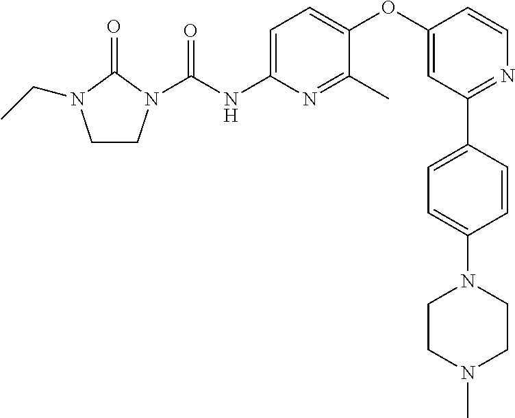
C(NC1=CC=C(OC2=CC(C3=CC=C(N4CCN(C)CC4)C=C3)=NC=C2)C(C)=N1)(=O)N1CCN(CC)C1=O
